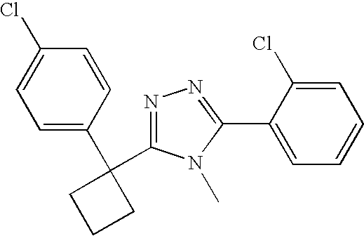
C1=C(C2(C3=NN=C(C4=CC=CC=C4Cl)N3C)CCC2)C=CC(Cl)=C1
